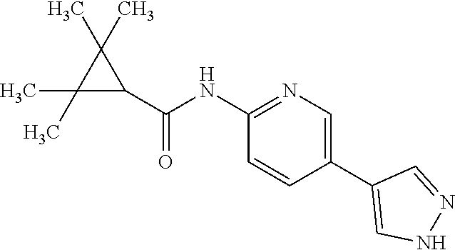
C1(NC(C2C(C)(C)C2(C)C)=O)=NC=C(C2=CNN=C2)C=C1
